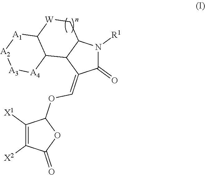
C1([X1])=C([X2])C(=O)OC1OC=C1C(=O)N([R1])C2C1C1C([W]C2)[A1][A2][A3][A4]1
